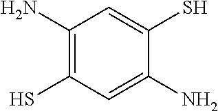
C1(N)=C(S)C=C(N)C(S)=C1
